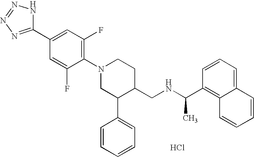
Cl.C1=C(F)C(N2CC(C3=CC=CC=C3)C(CNC(C)C3=C4C(=CC=C3)C=CC=C4)CC2)=C(F)C=C1C1=NN=NN1
